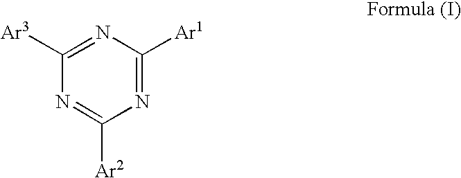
C1([Ar3])=NC([Ar1])=NC([Ar2])=N1
